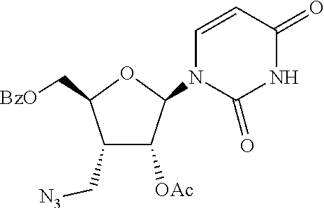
C1(C[N3])C([OAc])C(N2C(=O)NC(=O)C=C2)OC1C[BzO]
